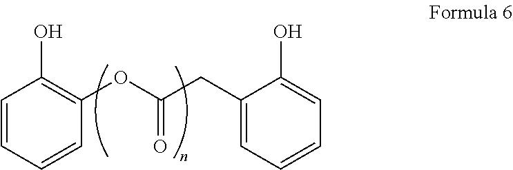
C1=CC=CC(OC(=O)CC2=CC=CC=C2O)=C1O
